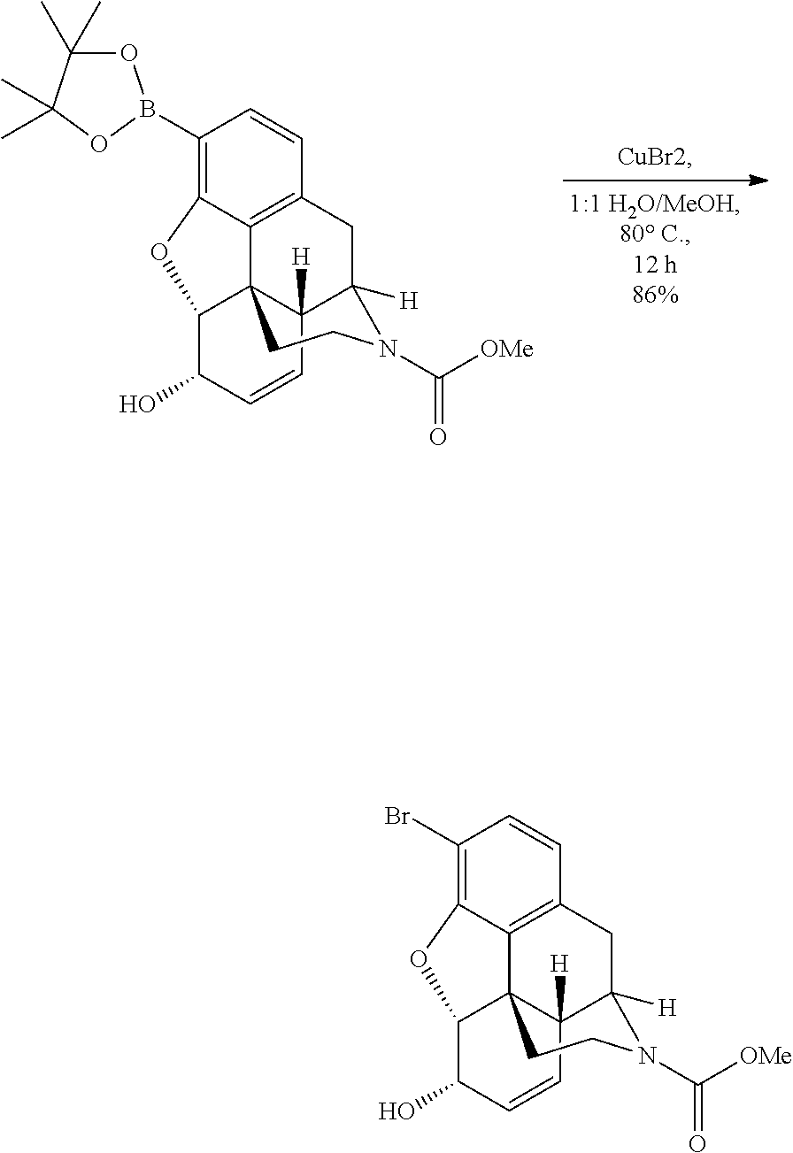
C12([H])C34C5=C(CC1([H])N(C([OMe])=O)CC3)C=CC(B1OC(C)(C)C(C)(C)O1)=C5OC4C(O)C=C2.C12([H])C34C5=C(CC1([H])N(C([OMe])=O)CC3)C=CC(Br)=C5OC4C(O)C=C2
